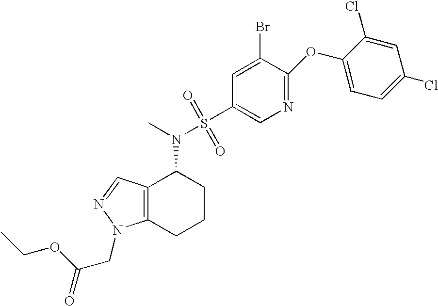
N1=C(OC2=CC=C(Cl)C=C2Cl)C(Br)=CC(S(N(C)C2C3=C(CCC2)N(CC(=O)OCC)N=C3)(=O)=O)=C1
